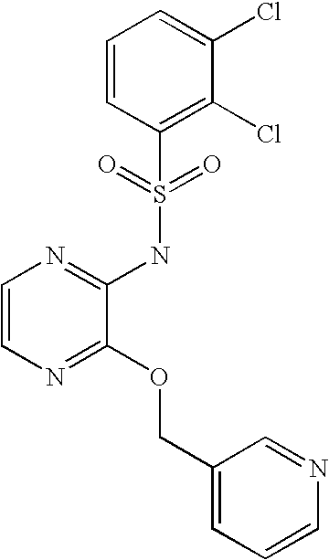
C1=CN=C(OCC2=CC=CN=C2)C(NS(C2=C(Cl)C(Cl)=CC=C2)(=O)=O)=N1
